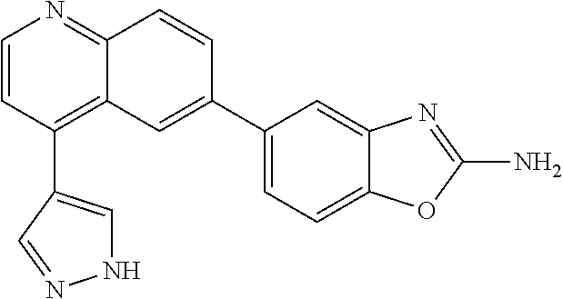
C1(C2=CC3=C(C4=CNN=C4)C=CN=C3C=C2)=CC=C2C(=C1)N=C(N)O2
